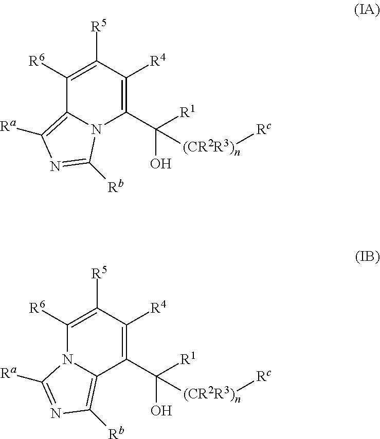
C1(C([R1])(O)[(CR2R3)n][Rc])=C([R4])C([R5])=C([R6])C2=C([Ra])N=C([Rb])N12.C1(C([R1])(O)[(CR2R3)n][Rc])=C([R4])C([R5])=C([R6])N2C1=C([Rb])N=C2[Ra]
